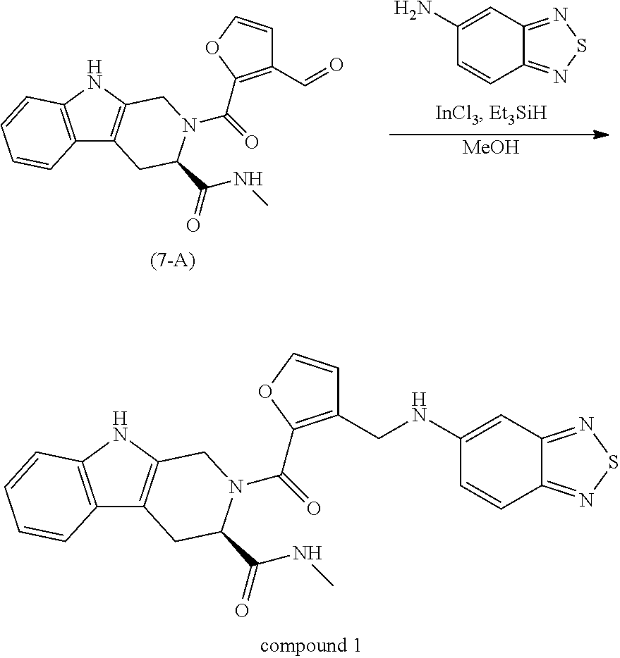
C12=C(NC3=C1CC(C(=O)NC)N(C(=O)C1=C(C=O)C=CO1)C3)C=CC=C2.C12=NSN=C1C=CC(N)=C2.[MeOH].C12=C(NC3=C1CC(C(=O)NC)N(C(=O)C1=C(CNC4=CC5=NSN=C5C=C4)C=CO1)C3)C=CC=C2
